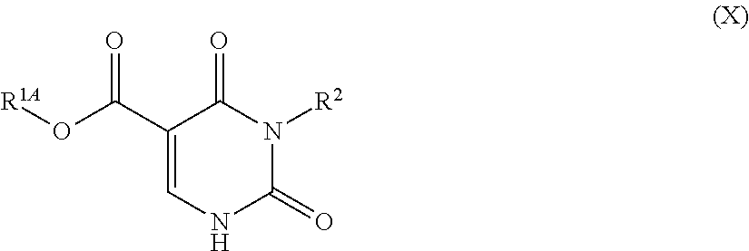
O(C(C1=CNC(=O)N([R2])C1=O)=O)[R1A]
